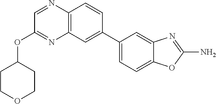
C12=C(C=CC(C3=CC=C4C(=C3)N=C(N)O4)=C1)N=CC(OC1CCOCC1)=N2
